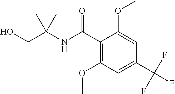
C1(C(NC(CO)(C)C)=O)=C(OC)C=C(C(F)(F)F)C=C1OC
